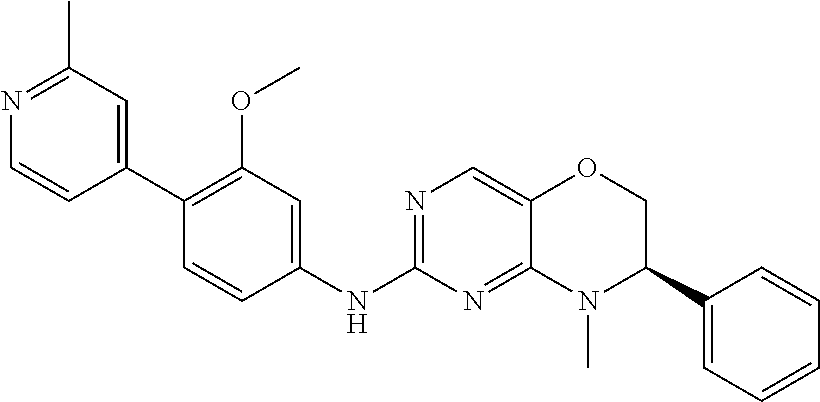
C1(C2=CC(C)=NC=C2)=C(OC)C=C(NC2=NC=C3C(=N2)N(C)C(C2=CC=CC=C2)CO3)C=C1
